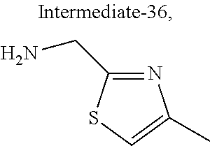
N1=C(CN)SC=C1C
